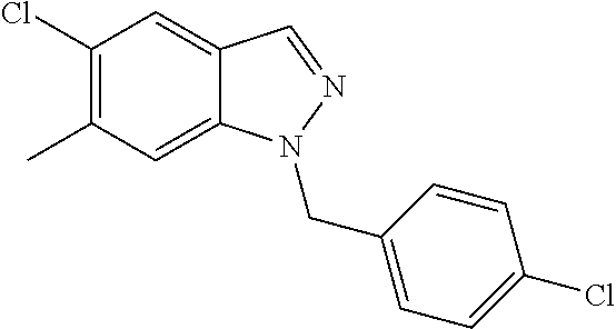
C1(Cl)=C(C)C=C2C(=C1)C=NN2CC1=CC=C(Cl)C=C1
